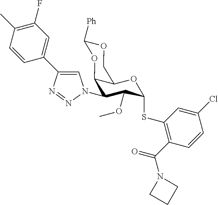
C1(N2C=C(C3=CC(F)=C(C)C=C3)N=N2)C(OC)C(SC2=C(C(=O)N3CCC3)C=CC(Cl)=C2)OC2C1OC([Ph])OC2
